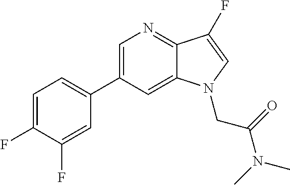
C1=C(C2=CC=C(F)C(F)=C2)C=C2C(=N1)C(F)=CN2CC(N(C)C)=O
